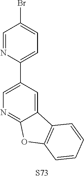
C1(C2=CC=C(Br)C=N2)=CN=C2C(=C1)C1=C(O2)C=CC=C1
